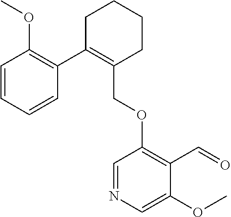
C1C(C2=C(OC)C=CC=C2)=C(COC2=C(C=O)C(OC)=CN=C2)CCC1
